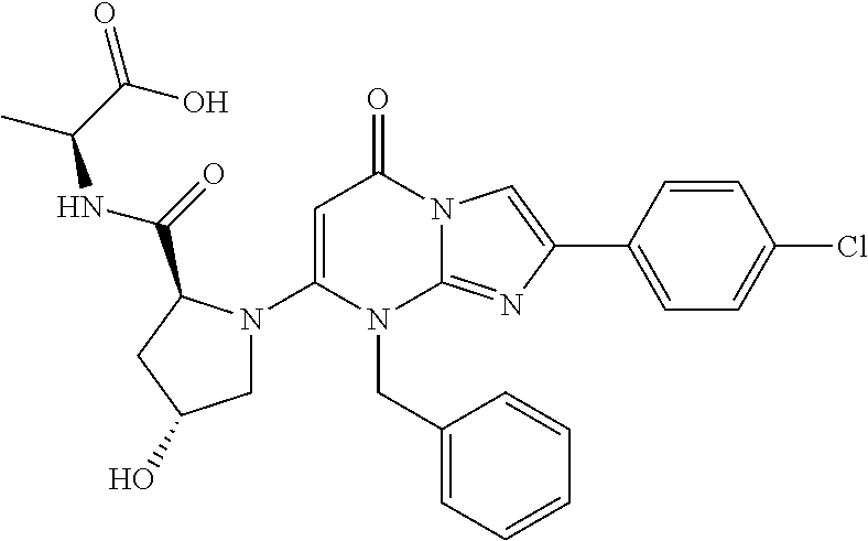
C1(N2CC(O)CC2C(=O)NC(C)C(O)=O)=CC(=O)N2C(=NC(C3=CC=C(Cl)C=C3)=C2)N1CC1=CC=CC=C1
